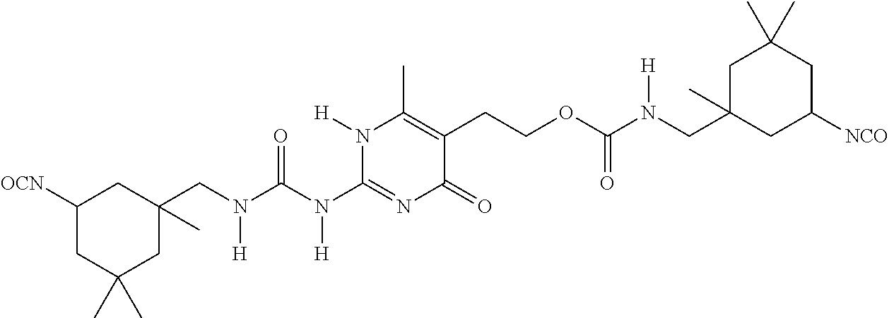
C1([OCN])CC(C)(C)CC(CN(C(N(C2=NC(=O)C(CCOC(=O)N([H])CC3(C)CC([NCO])CC(C)(C)C3)=C(C)N2[H])[H])=O)[H])(C)C1
